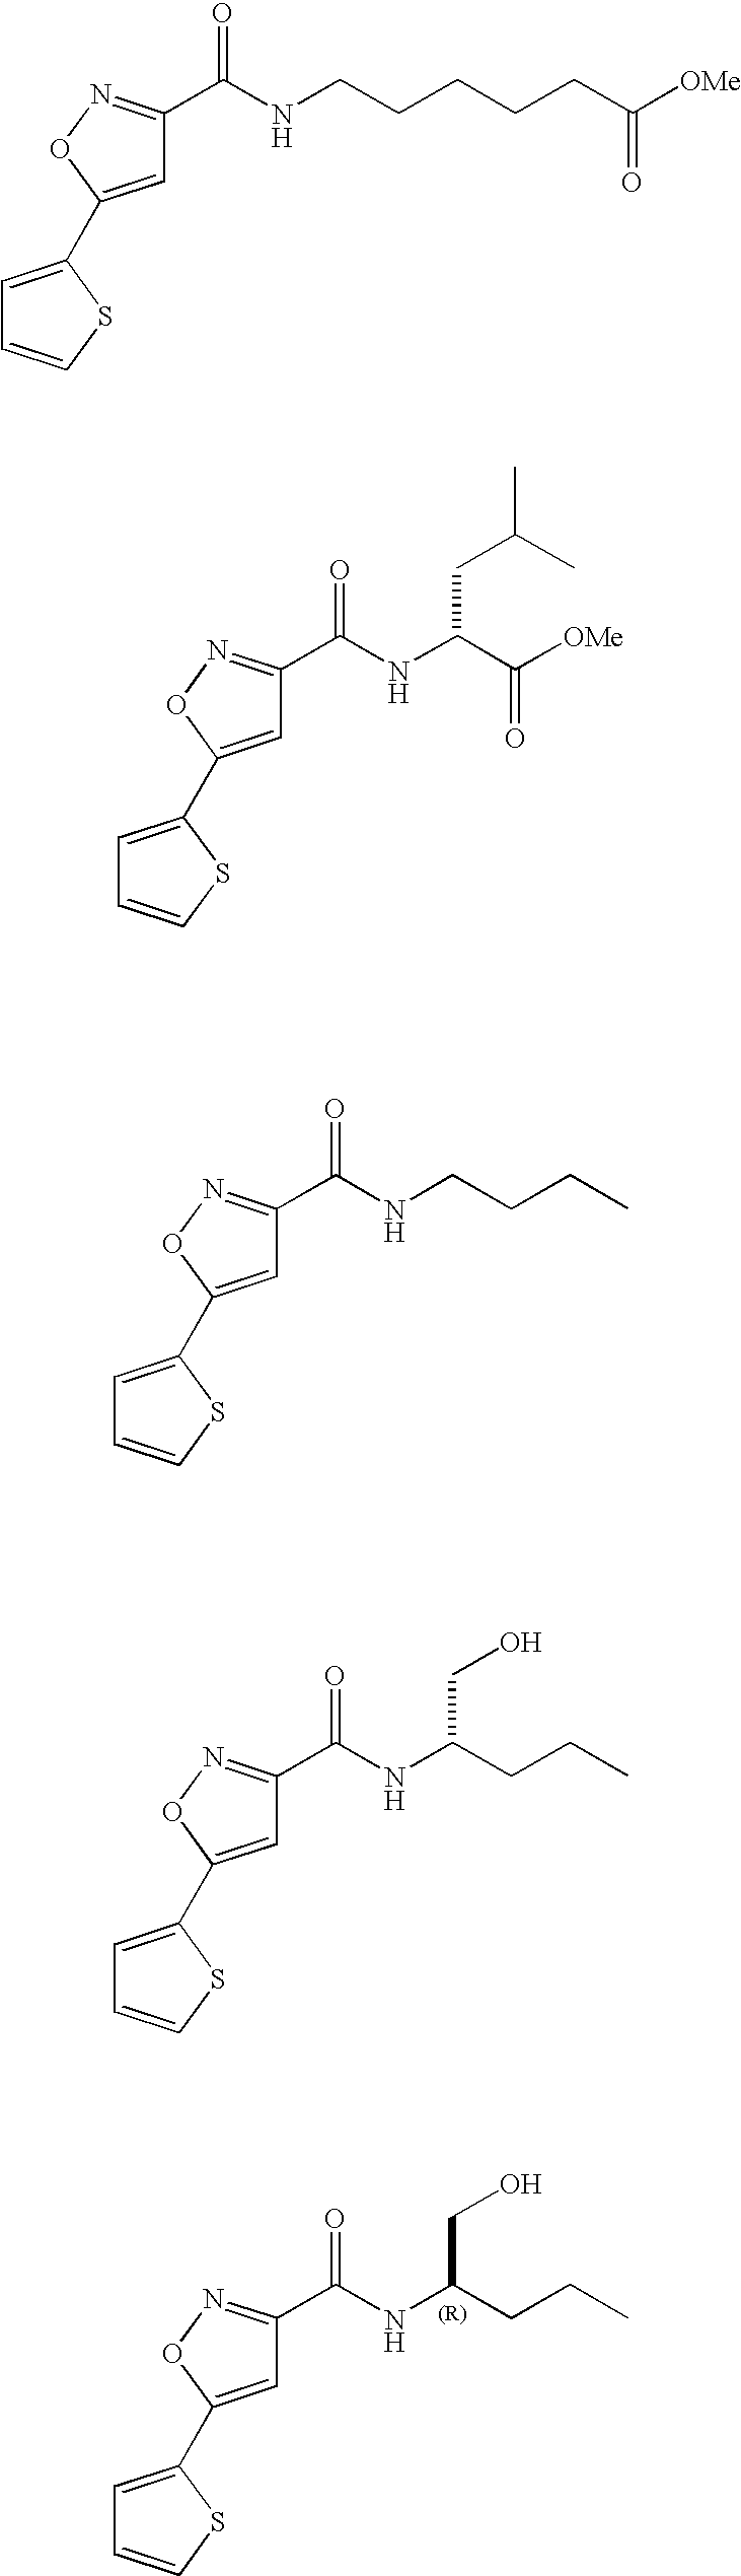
C1=C(C2=CC(C(NC(CCC)CO)=O)=NO2)SC=C1.C1=C(C2=CC(C(NCCCCCC([OMe])=O)=O)=NO2)SC=C1.C1=C(C2=CC(C(NC(C([OMe])=O)CC(C)C)=O)=NO2)SC=C1.C1=C(C2=CC(C(NCCCC)=O)=NO2)SC=C1.C1=C(C2=CC(C(NC(CCC)CO)=O)=NO2)SC=C1
